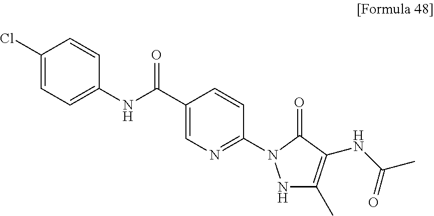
N(C1=CC=C(Cl)C=C1)C(C1=CN=C(N2NC(C)=C(NC(C)=O)C2=O)C=C1)=O
